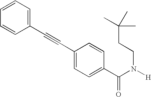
C1=CC=C(C#CC2=CC=C(C(N([H])CCC(C)(C)C)=O)C=C2)C=C1
